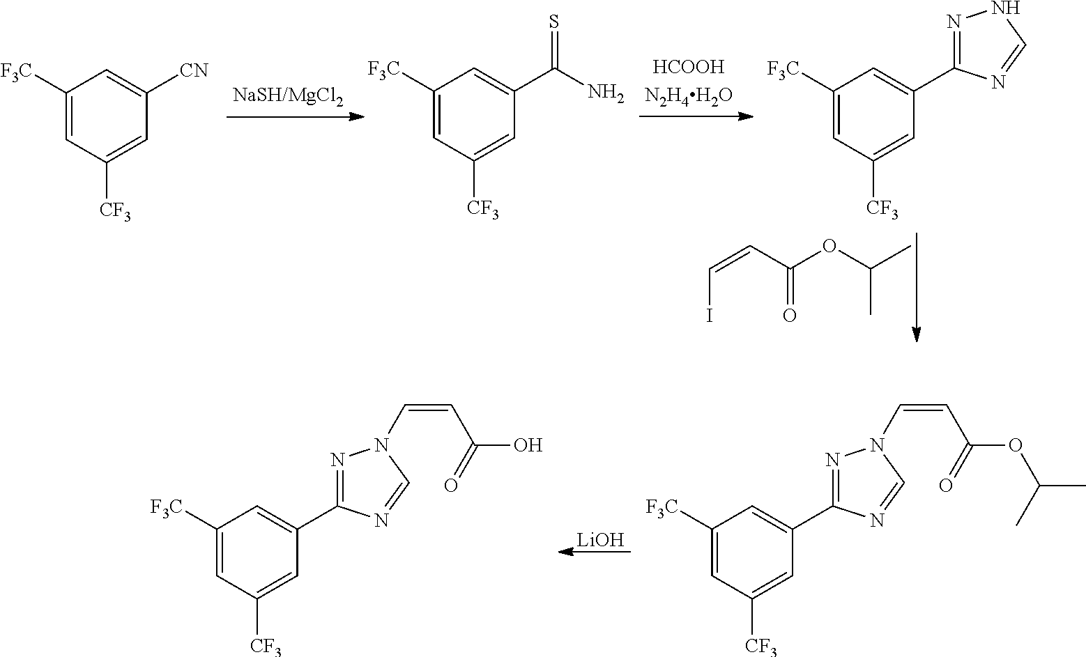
C1([F3C])=CC([CF3])=CC([CN])=C1.C1([F3C])=CC([CF3])=CC(C(N)=S)=C1.C1([F3C])=CC([CF3])=CC(C2=NNC=N2)=C1.IC=CC(OC(C)C)=O.C1([F3C])=CC([CF3])=CC(C2=NN(C=CC(OC(C)C)=O)C=N2)=C1.[LiOH].C1([F3C])=CC([CF3])=CC(C2=NN(C=CC(O)=O)C=N2)=C1
